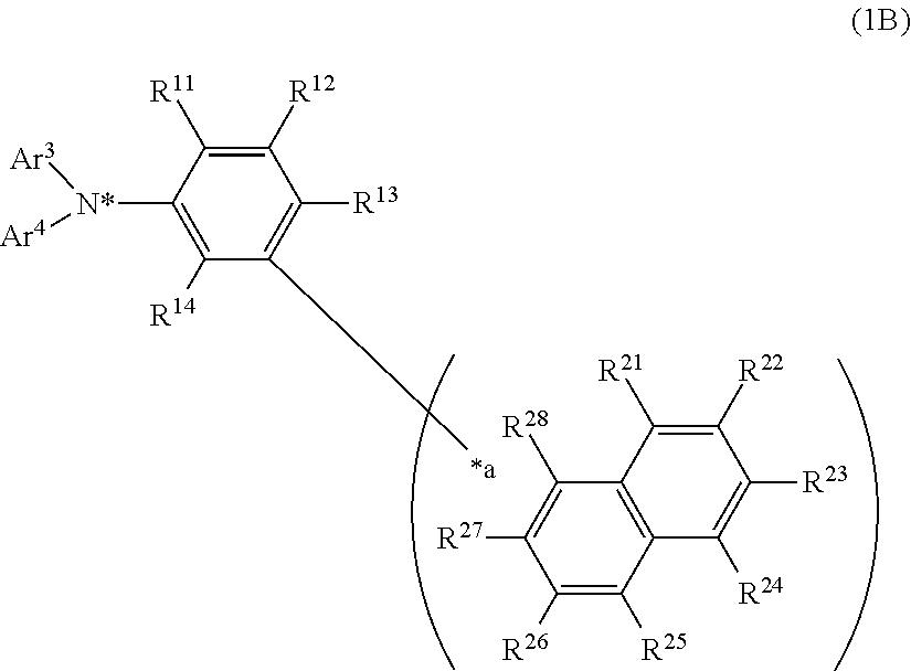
C1([R26])=C([R25])C2=C(C([R28])=C1[R27])C([R21])=C([R22])C([R23])=C2[R24].C1([N*]([Ar3])[Ar4])=C([R14])C(C)=C([R13])C([R12])=C1[R11]
